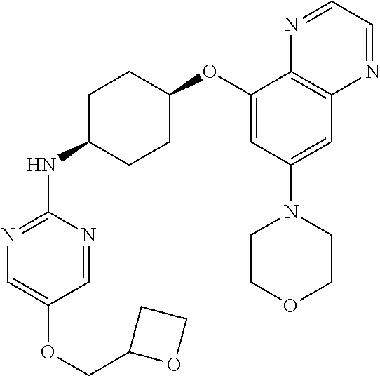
C1(OC2CCC(NC3=NC=C(OCC4OCC4)C=N3)CC2)=CC(N2CCOCC2)=CC2=C1N=CC=N2
